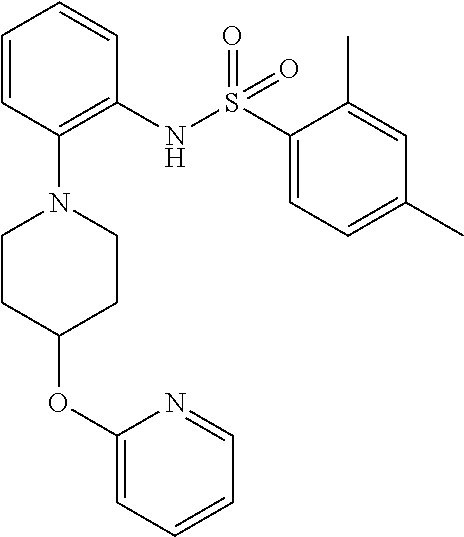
S(=O)(=O)(C1=CC=C(C)C=C1C)NC1=C(N2CCC(OC3=CC=CC=N3)CC2)C=CC=C1
